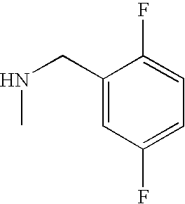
C1(CNC)=CC(F)=CC=C1F
